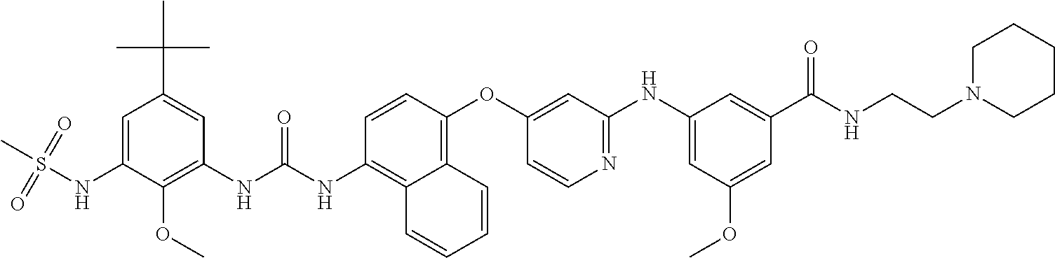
CS(=O)(=O)NC1=CC(C(C)(C)C)=CC(NC(=O)NC2=C3C(=C(OC4=CC(NC5=CC(OC)=CC(C(=O)NCCN6CCCCC6)=C5)=NC=C4)C=C2)C=CC=C3)=C1OC
